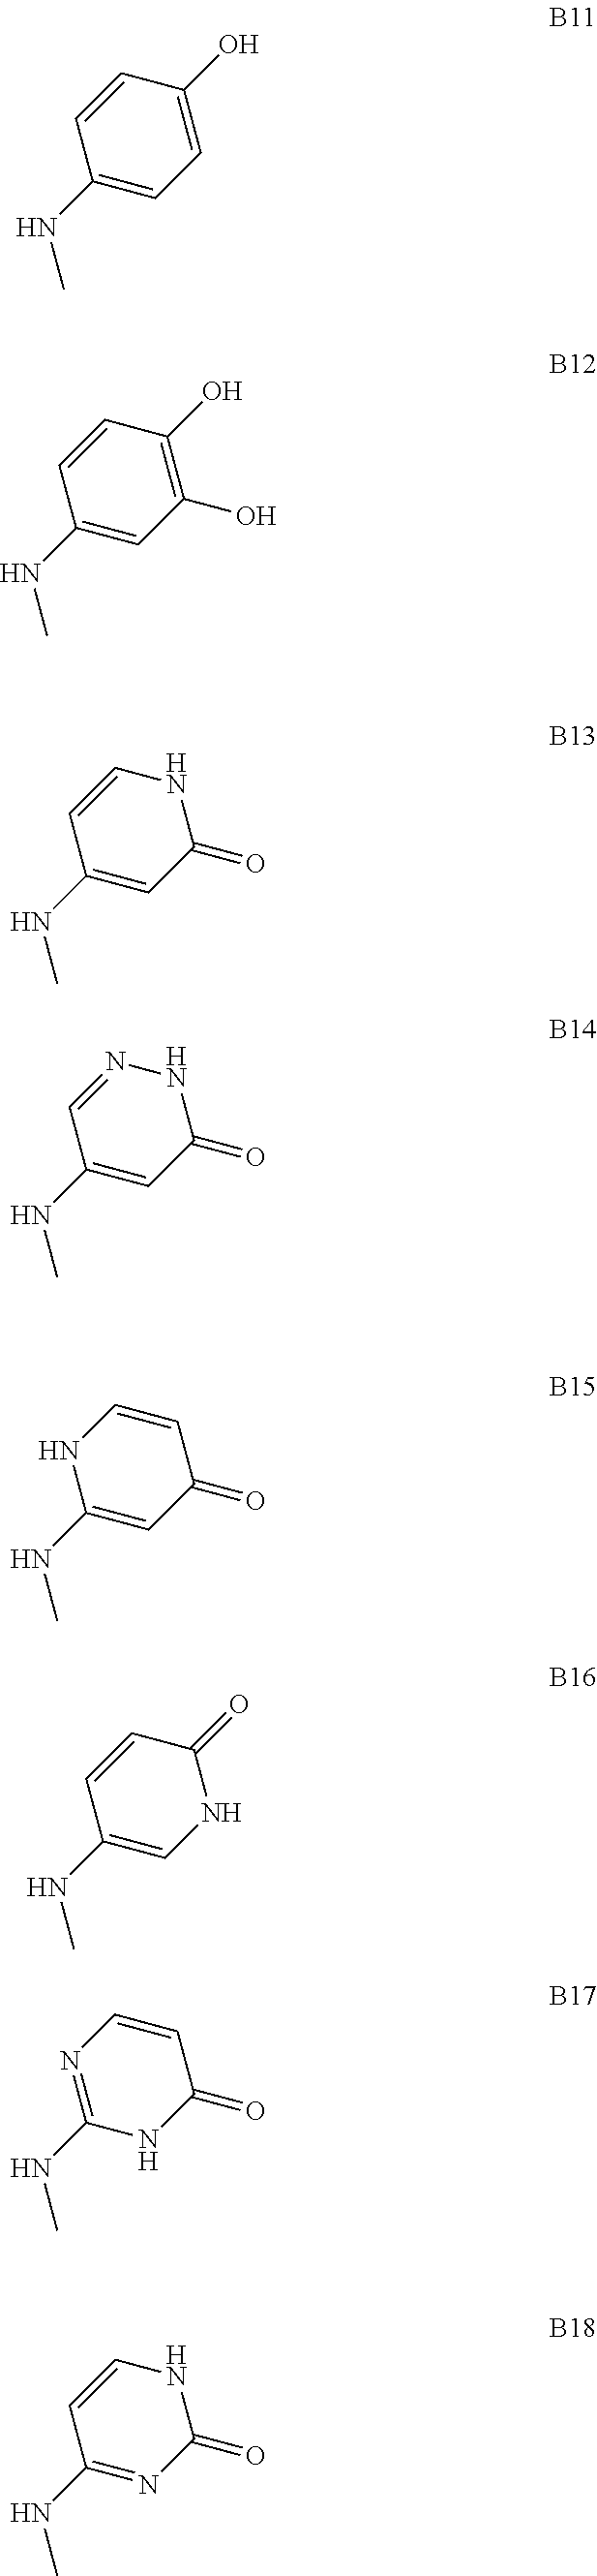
C1=CC(NC)=CC=C1O.C1=CC(NC)=CC(O)=C1O.C1=CC(NC)=CC(=O)N1.N1=CC(NC)=CC(=O)N1.C1=CC(=O)C=C(NC)N1.C1=CC(NC)=CNC1=O.C1=CC(=O)NC(NC)=N1.C1=CC(NC)=NC(=O)N1
